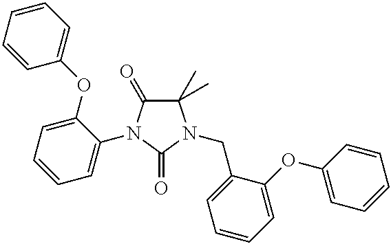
C1(C)(C)C(=O)N(C2=CC=CC=C2OC2=CC=CC=C2)C(=O)N1CC1=CC=CC=C1OC1=CC=CC=C1
